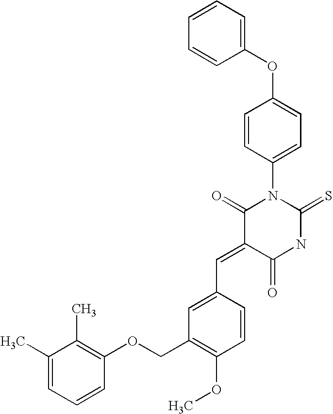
C1=CC=CC(OC2=CC=C(N3C(=O)C(=CC4=CC(COC5=C(C)C(C)=CC=C5)=C(OC)C=C4)C(=O)NC3=S)C=C2)=C1
